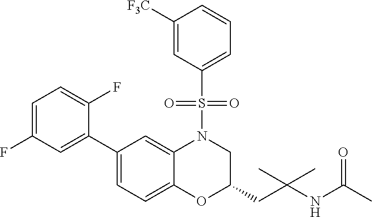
C1=C(F)C=C(C2=CC=C3C(=C2)N(S(C2=CC=CC([F3C])=C2)(=O)=O)CC(CC(C)(C)NC(C)=O)O3)C(F)=C1
